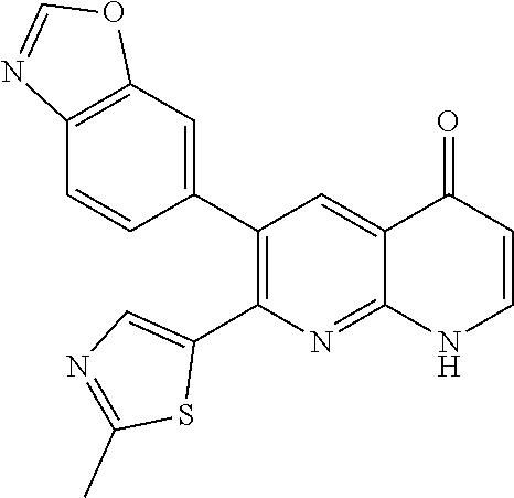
C12=C(C=C(C3=C(C4=CN=C(C)S4)N=C4C(=C3)C(=O)C=CN4)C=C1)OC=N2
